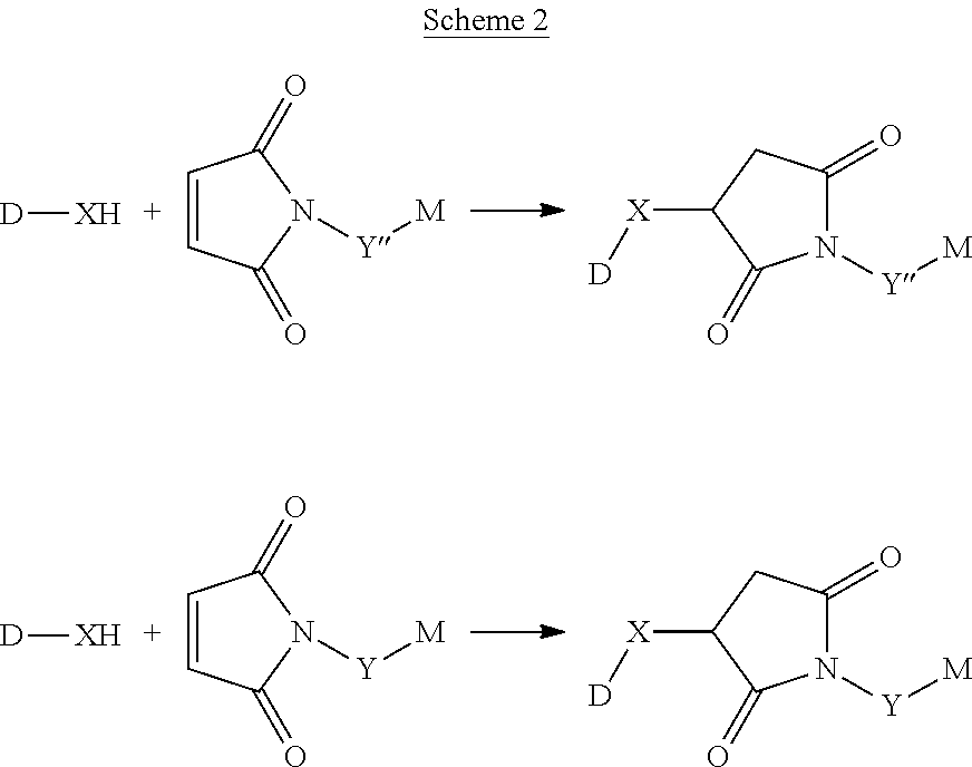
[D][XH].C1=CC(=O)N([Y][M])C1=O.C1(=O)N([Y][M])C(=O)C([X][D])C1.[D][XH].C1=CC(=O)N([Y][M])C1=O.C1(=O)N([Y][M])C(=O)C([X][D])C1
